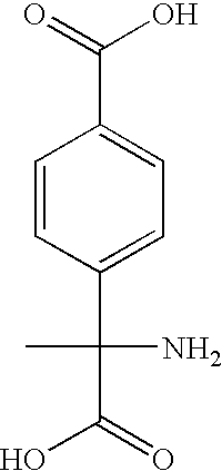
C1=CC(C(C(=O)O)(N)C)=CC=C1C(=O)O
